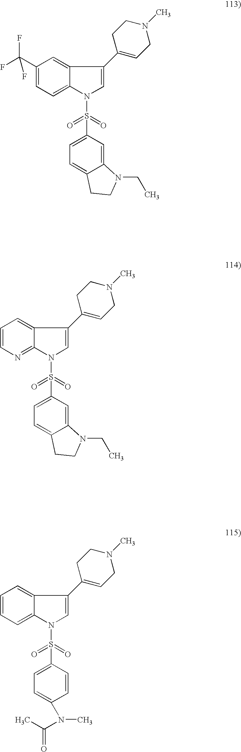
C1(C(F)(F)F)=CC=C2C(=C1)C(C1=CCN(C)CC1)=CN2S(=O)(=O)C1=CC=C2C(=C1)N(CC)CC2.C1=CN=C2C(=C1)C(C1=CCN(C)CC1)=CN2S(=O)(=O)C1=CC=C2C(=C1)N(CC)CC2.C1=CC=C2C(=C1)C(C1=CCN(C)CC1)=CN2S(=O)(=O)C1=CC=C(N(C)C(C)=O)C=C1
